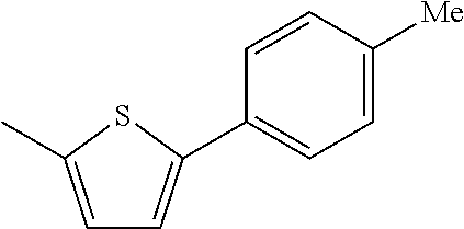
C1=CC([Me])=CC=C1C1=CC=C(C)S1
